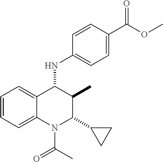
N1(C(C)=O)C(C2CC2)C(C)C(NC2=CC=C(C(OC)=O)C=C2)C2=CC=CC=C12
